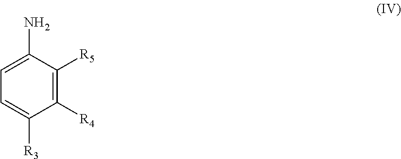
C1=C([R3])C([R4])=C([R5])C(N)=C1
